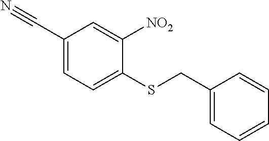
C1(C#N)=CC=C(SCC2=CC=CC=C2)C([NO2])=C1
